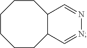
C1CC2C(CCCC1)C=NN=C2
